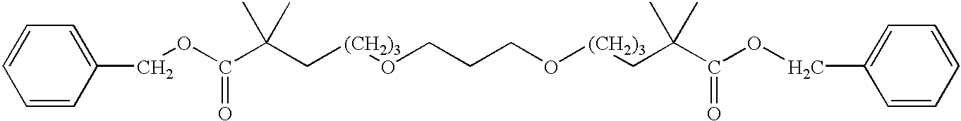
C1=CC(COC(C(C[(CH2)3]OCCCO[(CH2)3]CC(C(OCC2=CC=CC=C2)=O)(C)C)(C)C)=O)=CC=C1
